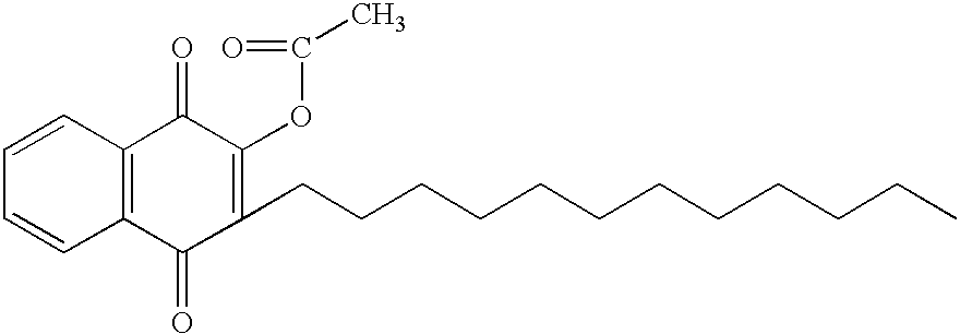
C12=C(C=CC=C1)C(=O)C(OC(=O)C)=C(CCCCCCCCCCCC)C2=O
